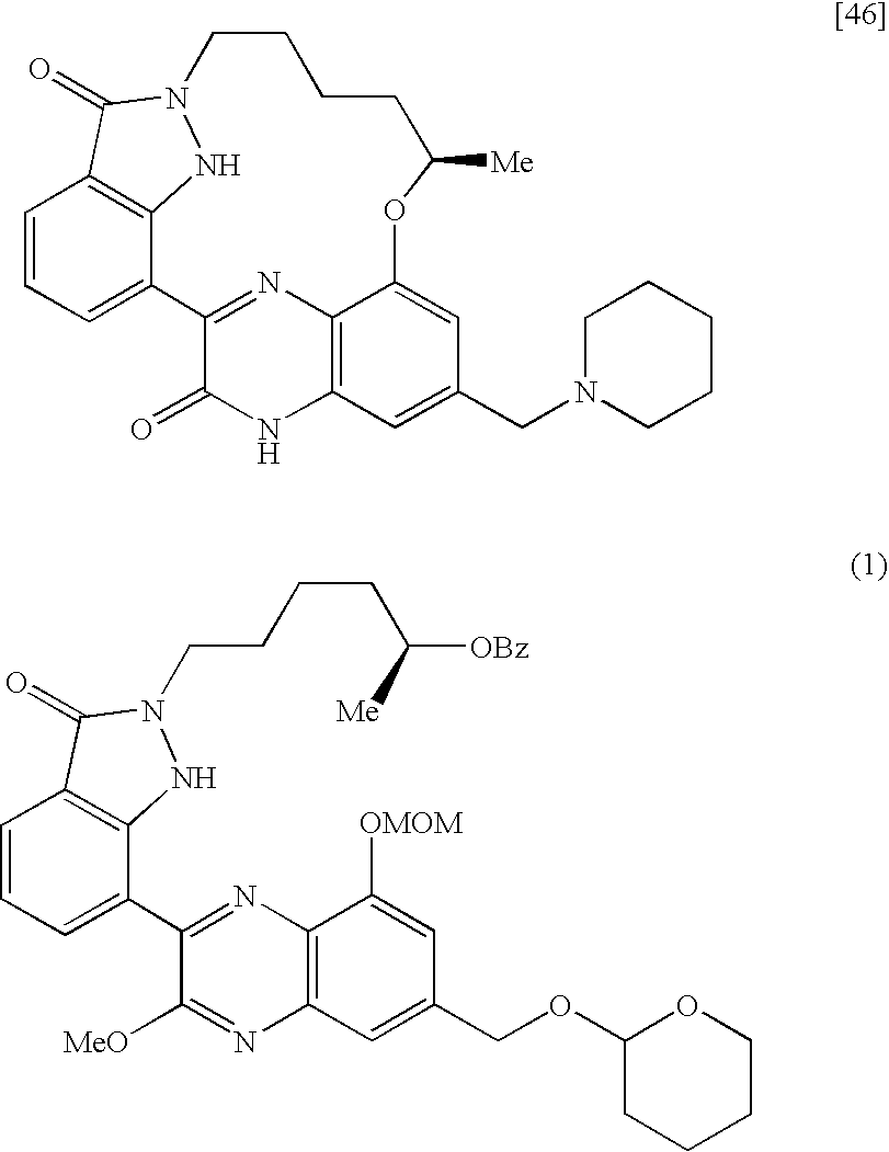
C1=CC=C2C3=C1C(=O)N(N3)CCCCC([Me])OC1=CC(CN3CCCCC3)=CC3=C1N=C2C(=O)N3.C1=CC=C(C2=NC3=C(N=C2[MeO])C=C(COC2OCCCC2)C=C3[OMOM])C2=C1C(=O)N(CCCCC([OBz])[Me])N2
